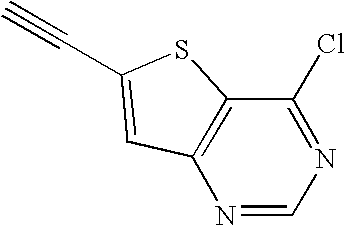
C1=C(C#C)SC2=C1N=CN=C2Cl
